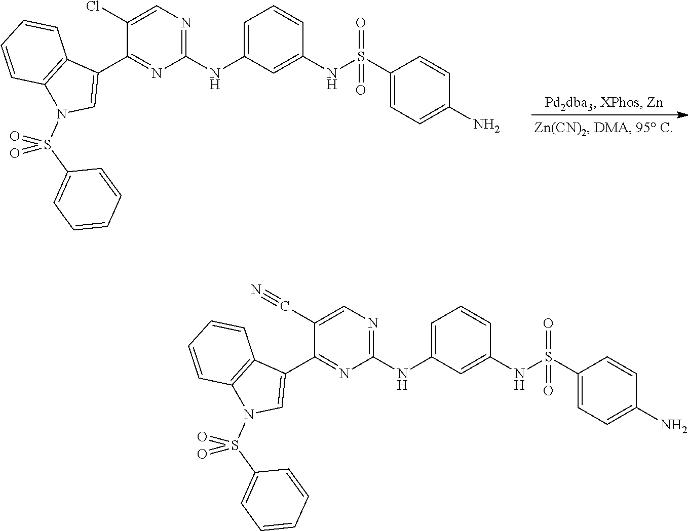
C1(NC2=CC=CC(NS(C3=CC=C(N)C=C3)(=O)=O)=C2)=NC=C(Cl)C(C2=CN(S(C3=CC=CC=C3)(=O)=O)C3=C2C=CC=C3)=N1.C1(NC2=CC=CC(NS(C3=CC=C(N)C=C3)(=O)=O)=C2)=NC=C(C#N)C(C2=CN(S(C3=CC=CC=C3)(=O)=O)C3=C2C=CC=C3)=N1
